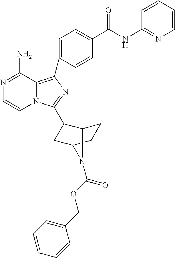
N1=C(N)C2=C(C3=CC=C(C(=O)NC4=NC=CC=C4)C=C3)N=C(C3C4CCC(C3)N4C(OCC3=CC=CC=C3)=O)N2C=C1
